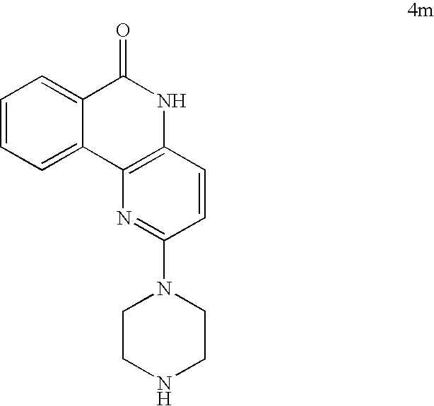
C1=C2C(=CC=C1)C(=O)NC1=C2N=C(N2CCNCC2)C=C1
